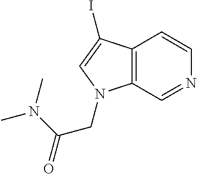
C12=C(C=NC=C1)N(CC(N(C)C)=O)C=C2I
